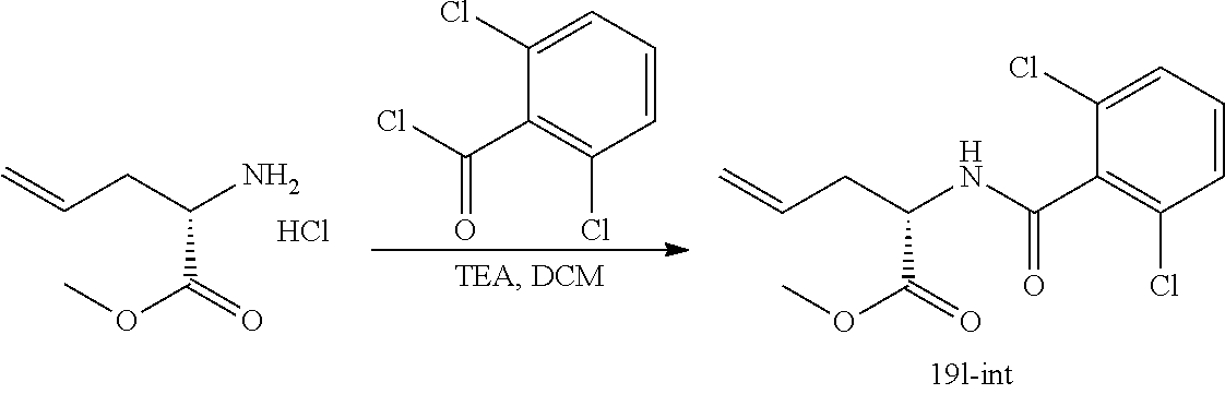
C(CC(N)C(=O)OC)=C.Cl.C1=CC=C(Cl)C(C(Cl)=O)=C1Cl.C(CC(NC(C1=C(Cl)C=CC=C1Cl)=O)C(=O)OC)=C
